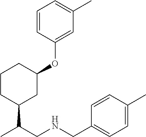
C1CC(OC2=CC(C)=CC=C2)CC(C(CNCC2=CC=C(C)C=C2)C)C1
